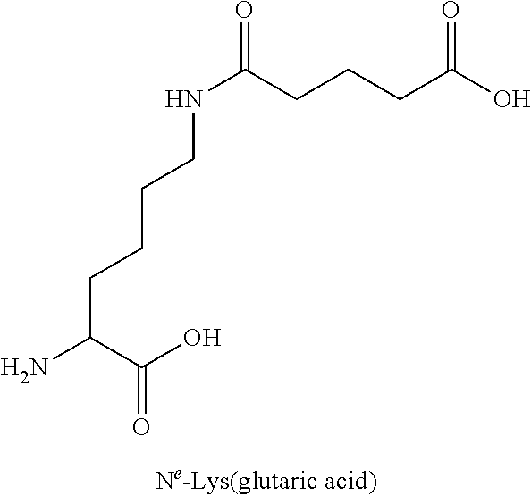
NC(CCCCNC(=O)CCCC(O)=O)C(O)=O
